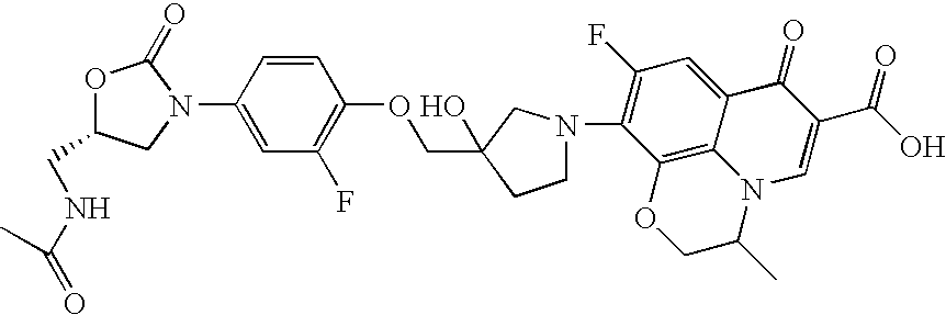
O1C(CNC(=O)C)CN(C2=CC(F)=C(OCC3(O)CN(C4=C(F)C=C5C6=C4OCC(C)N6C=C(C(O)=O)C5=O)CC3)C=C2)C1=O
